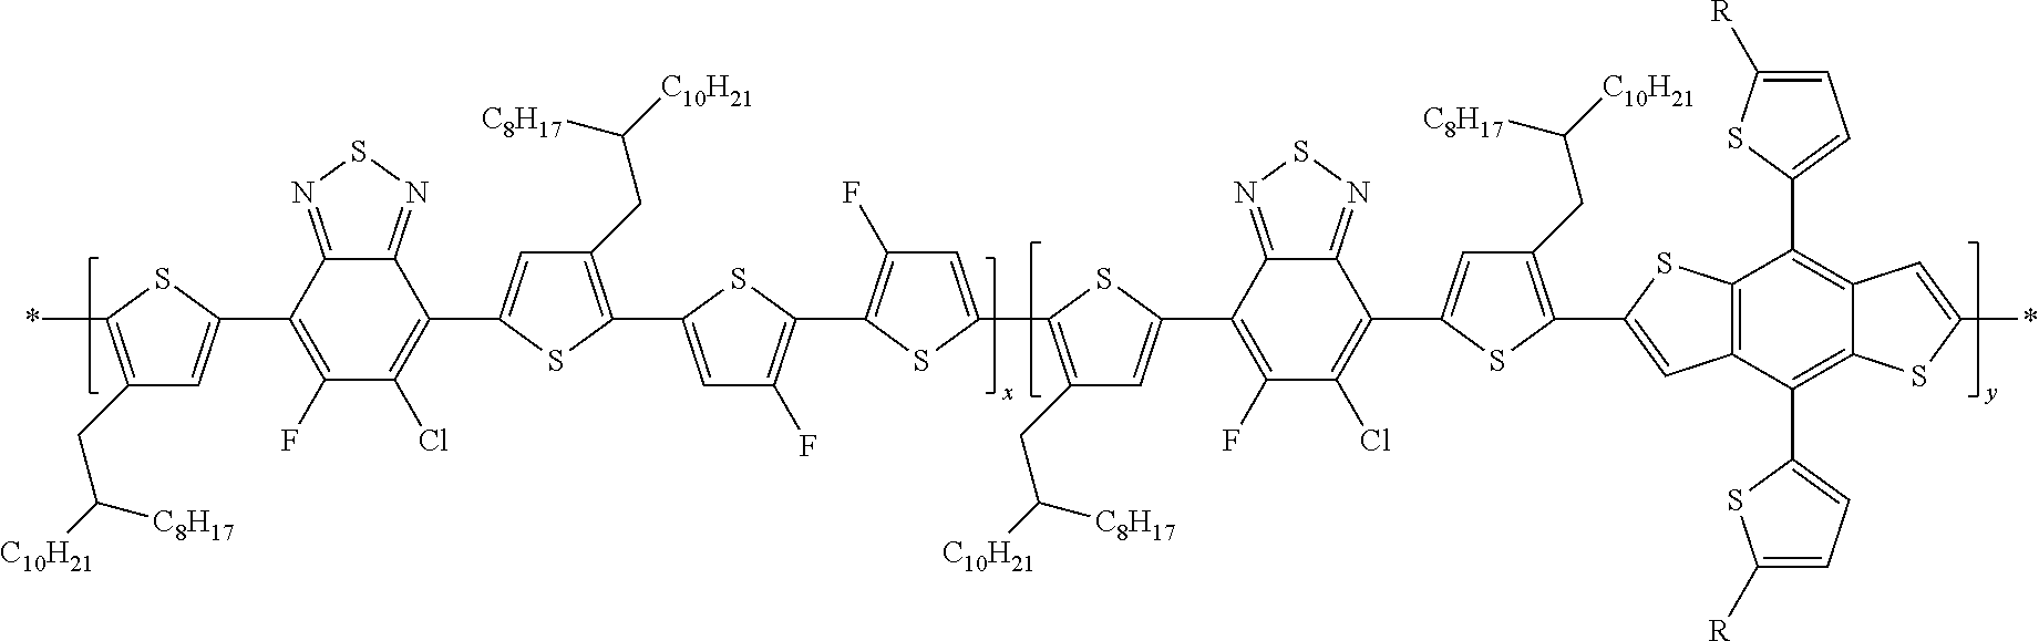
C1(CC([C10H21])[C8H17])=C(*)SC(C2=C(F)C(Cl)=C(C3=CC(CC([C10H21])[C8H17])=C(C4=CC(F)=C(C5=C(F)C=C(C6=C(CC([C10H21])[C8H17])C=C(C7=C(F)C(Cl)=C(C8=CC(CC([C10H21])[C8H17])=C(C9=CC%10=C(C(C%11=CC=C([R])S%11)=C%11C(=C%10C%10=CC=C([R])S%10)SC(*)=C%11)S9)S8)C8=NSN=C78)S6)S5)S4)S3)C3=NSN=C23)=C1
